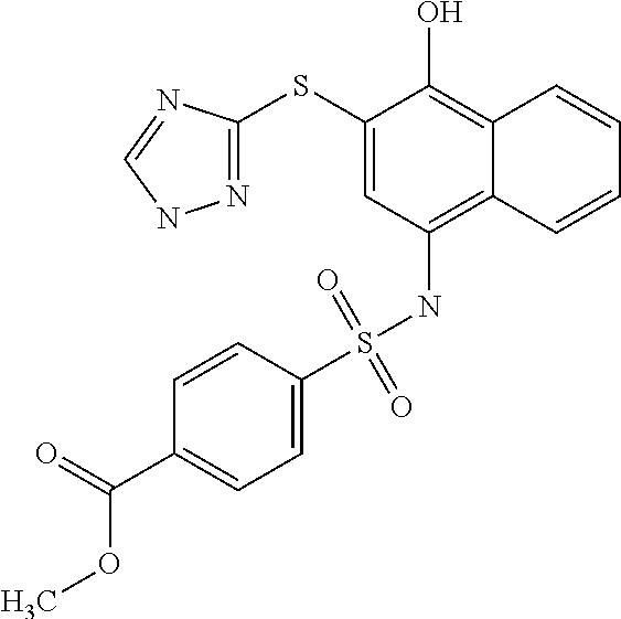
N1=C(SC2=CC(NS(=O)(=O)C3=CC=C(C(=O)OC)C=C3)=C3C(=C2O)C=CC=C3)N=CN1
